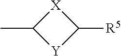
[X]1C(C)[Y]C1[R5]
